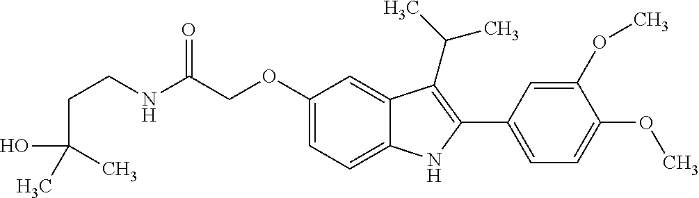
C(C(=O)NCCC(O)(C)C)OC1=CC=C2C(=C1)C(C(C)C)=C(C1=CC=C(OC)C(OC)=C1)N2
